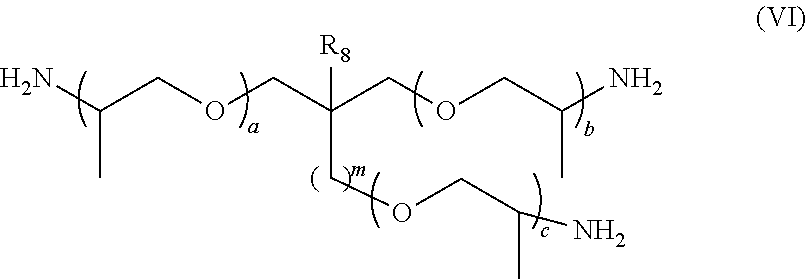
NC(COCC(COCC(N)C)([R8])COCC(C)N)C
